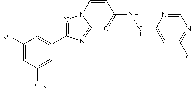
C1([F3C])=CC([CF3])=CC(C2=NN(C=CC(NNC3=CC(Cl)=NC=N3)=O)C=N2)=C1
